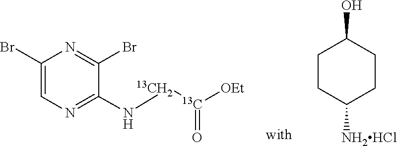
C1CC([NH2HCl])CCC1O.C1(Br)=CN=C(N[13CH2][13C]([OEt])=O)C(Br)=N1
